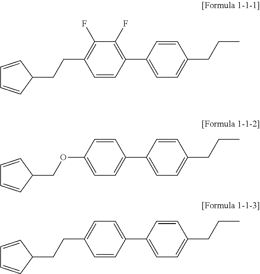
C1=CC(CCC2=C(F)C(F)=C(C3=CC=C(CCC)C=C3)C=C2)C=C1.C1=CC(COC2=CC=C(C3=CC=C(CCC)C=C3)C=C2)C=C1.C1=CC(CCC2=CC=C(C3=CC=C(CCC)C=C3)C=C2)C=C1
